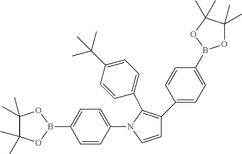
C1(N2C=CC(C3=CC=C(B4OC(C)(C)C(C)(C)O4)C=C3)=C2C2=CC=C(C(C)(C)C)C=C2)=CC=C(B2OC(C)(C)C(C)(C)O2)C=C1
